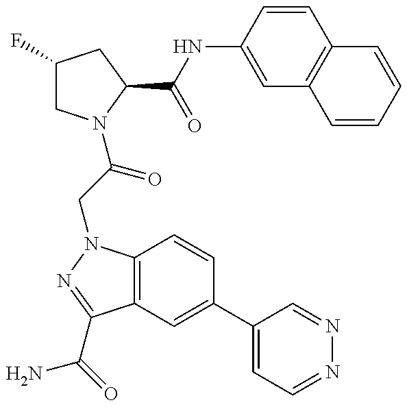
C1(F)CN(C(=O)CN2C3=C(C(C(N)=O)=N2)C=C(C2=CC=NN=C2)C=C3)C(C(NC2=CC3=C(C=C2)C=CC=C3)=O)C1
